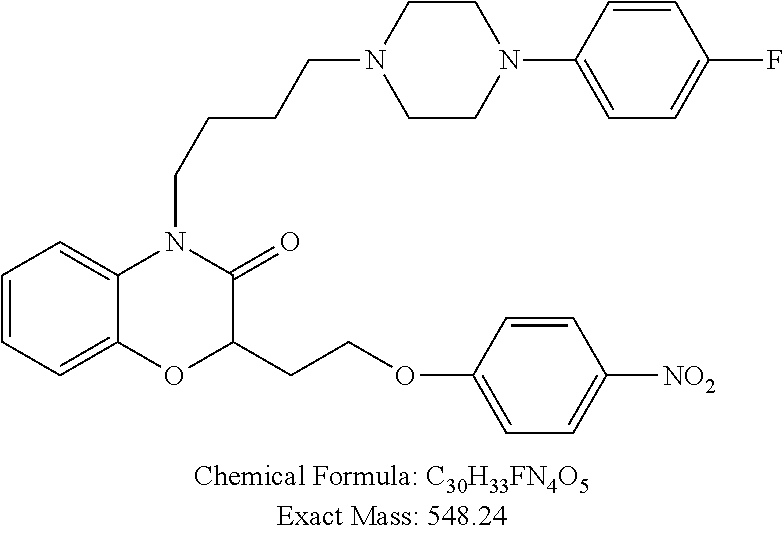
C1=CC=C2C(=C1)N(CCCCN1CCN(C3=CC=C(F)C=C3)CC1)C(=O)C(CCOC1=CC=C([NO2])C=C1)O2
